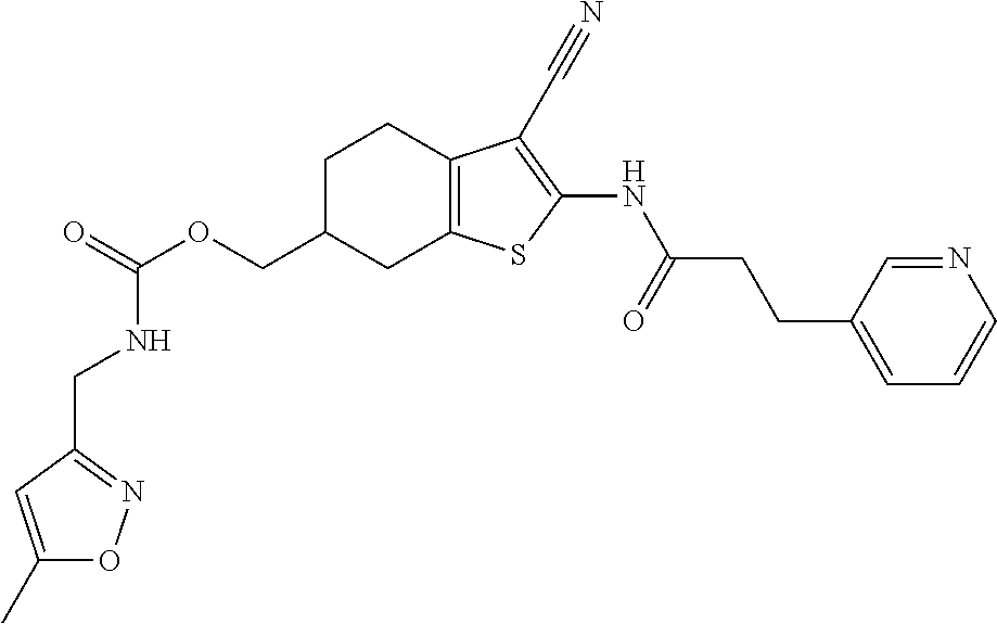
C(OCC1CC2=C(CC1)C(C#N)=C(NC(CCC1=CC=CN=C1)=O)S2)(=O)NCC1=NOC(C)=C1
